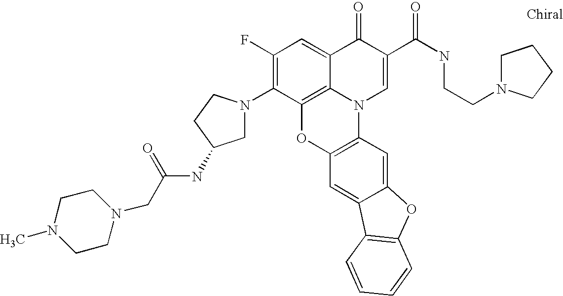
C1(F)=C(N2CC(NC(CN3CCN(C)CC3)=O)CC2)C2=C3C(=C1)C(=O)C(C(=O)NCCN1CCCC1)=CN3C1=C(O2)C=C2C(=C1)OC1=C2C=CC=C1
